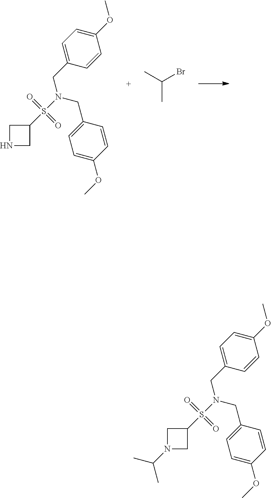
C1(OC)=CC=C(CN(S(C2CNC2)(=O)=O)CC2=CC=C(OC)C=C2)C=C1.C(C)(C)Br.C1(OC)=CC=C(CN(S(C2CN(C(C)C)C2)(=O)=O)CC2=CC=C(OC)C=C2)C=C1
